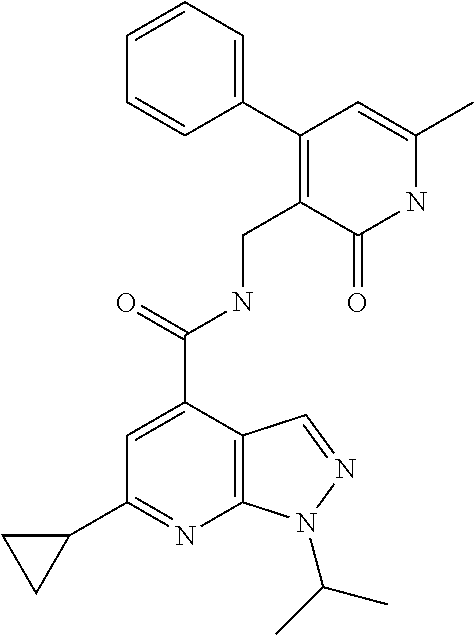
C12=C(C(C(=O)NCC3=C(C4=CC=CC=C4)C=C(C)NC3=O)=CC(C3CC3)=N1)C=NN2C(C)C
